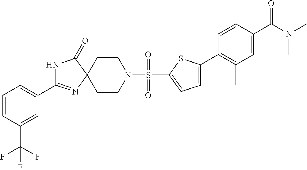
N1C(=O)C2(N=C1C1=CC=CC(C(F)(F)F)=C1)CCN(S(=O)(=O)C1=CC=C(C3=C(C)C=C(C(N(C)C)=O)C=C3)S1)CC2
